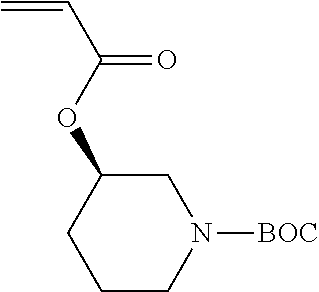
C=CC(=O)OC1CCCN([BOC])C1
